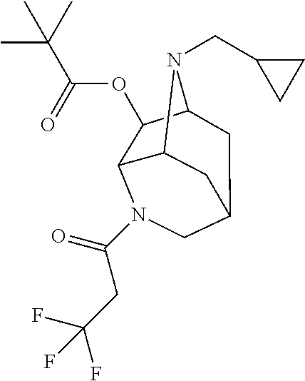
C12C3C(OC(C(C)(C)C)=O)C(N1CC1CC1)CC(C2)CN3C(=O)CC(F)(F)F
